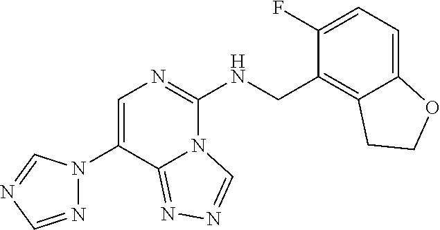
C1(N2N=CN=C2)=CN=C(NCC2=C3C(=CC=C2F)OCC3)N2C1=NN=C2
